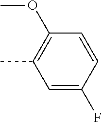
C1=C(F)C=CC(OC)=C1C
